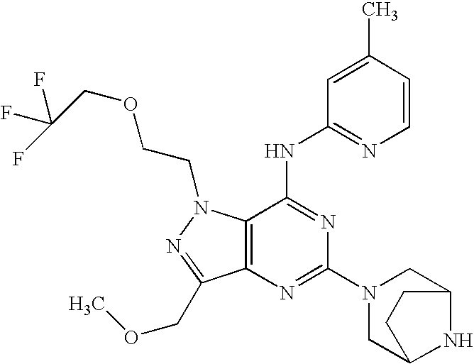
C12=C(N(CCOCC(F)(F)F)N=C1COC)C(NC1=NC=CC(C)=C1)=NC(N1CC3NC(C1)CC3)=N2
